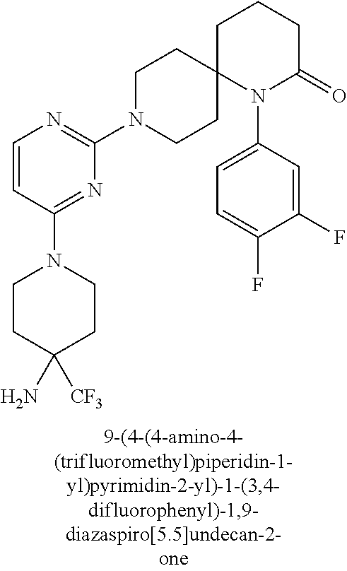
C1=CC(N2CCC(N)([CF3])CC2)=NC(N2CCC3(CC2)N(C2=CC=C(F)C(F)=C2)C(=O)CCC3)=N1
